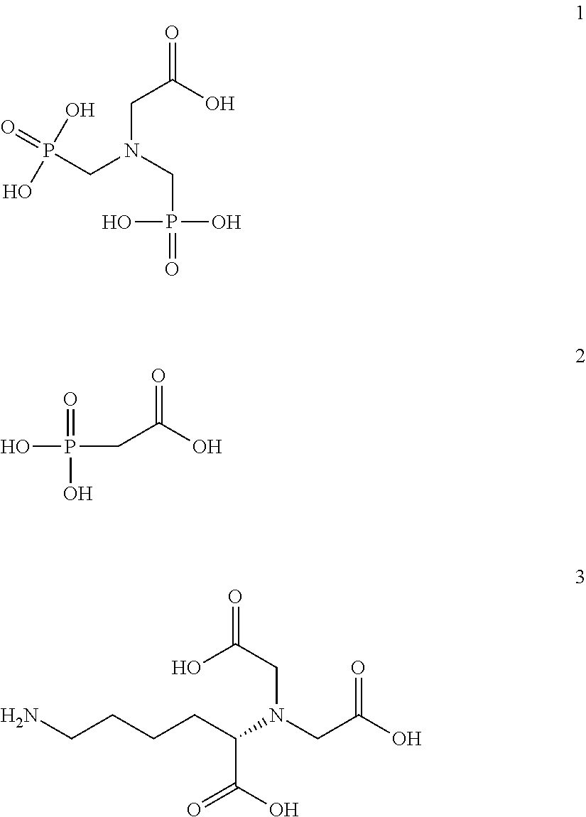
O=P(CN(CP(=O)(O)O)CC(=O)O)(O)O.C(C(=O)O)P(O)(=O)O.C(C(=O)O)N(C(CCCCN)C(O)=O)CC(=O)O
